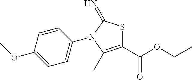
C1(C(=O)OCC)=C(C)N(C2=CC=C(OC)C=C2)C(=N)S1
